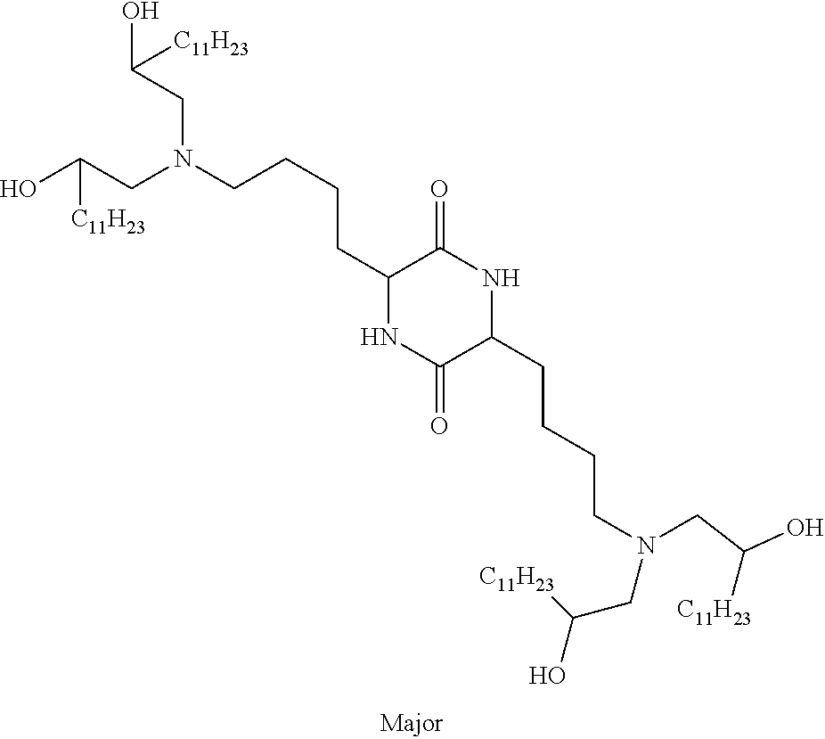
OC(CN(CCCCC1NC(=O)C(CCCCN(CC(O)[C11H23])CC([C11H23])O)NC1=O)CC(O)[C11H23])[C11H23]
